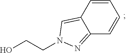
C1=CC2=CN(CCO)N=C2C=C1
